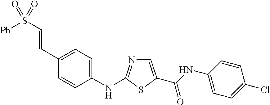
C1(NC2=NC=C(C(NC3=CC=C(Cl)C=C3)=O)S2)=CC=C(C=CS([Ph])(=O)=O)C=C1
